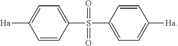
C1(S(C2=CC=C([Ha])C=C2)(=O)=O)=CC=C([Ha])C=C1
